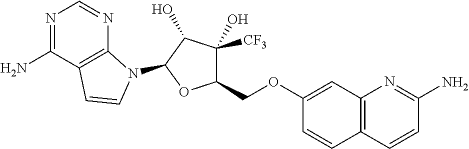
N1=C(N)C2=C(N=C1)N(C1C(O)C(O)([CF3])C(COC3=CC4=C(C=C3)C=CC(N)=N4)O1)C=C2
